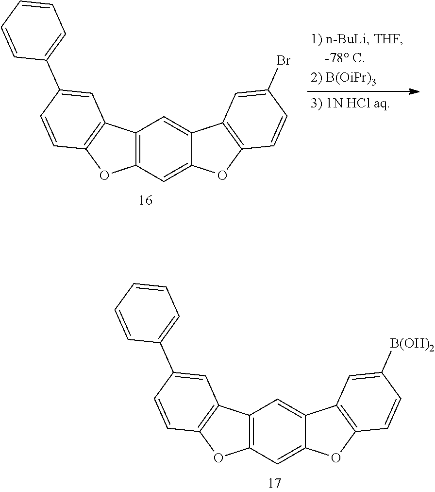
C12=C(C=C3C(=C1)C1=C(O3)C=CC([B(OH)2])=C1)OC1=C2C=C(C2=CC=CC=C2)C=C1.C12=C(C=C3C(=C1)C1=C(O3)C=CC(Br)=C1)OC1=C2C=C(C2=CC=CC=C2)C=C1
